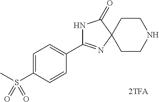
N1C(C2=CC=C(S(C)(=O)=O)C=C2)=NC2(C1=O)CCNCC2
